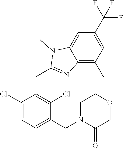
C1(Cl)=CC=C(CN2C(=O)COCC2)C(Cl)=C1CC1=NC2=C(C)C=C(C(F)(F)F)C=C2N1C
